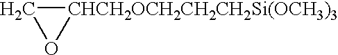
[CHCH2OCH2CH2CH2Si(OCH3)3]1CO1
